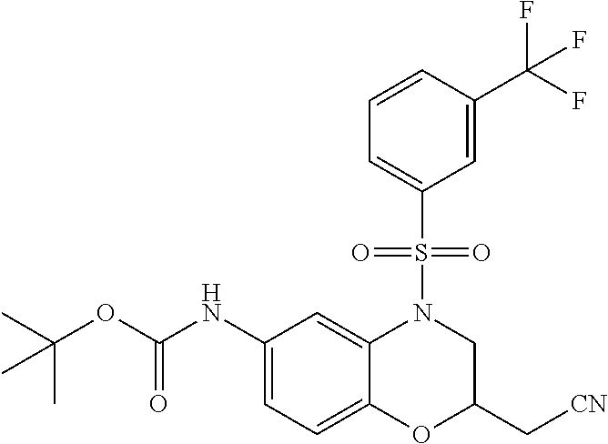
C1(NC(=O)OC(C)(C)C)=CC=C2C(=C1)N(S(C1=CC=CC(C(F)(F)F)=C1)(=O)=O)CC(C[CN])O2
